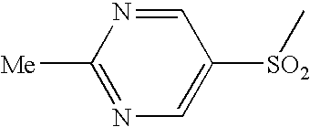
C1=NC([Me])=NC=C1[SO2]C
